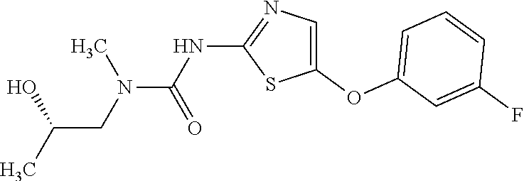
C1(OC2=CC=CC(F)=C2)=CN=C(NC(=O)N(C)CC(C)O)S1
